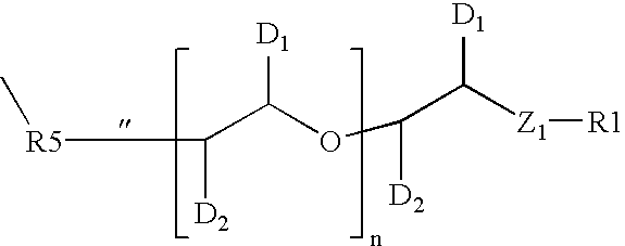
[R5](C(C(OC(C([Z1][R1])[D1])[D2])[D1])[D2])C
